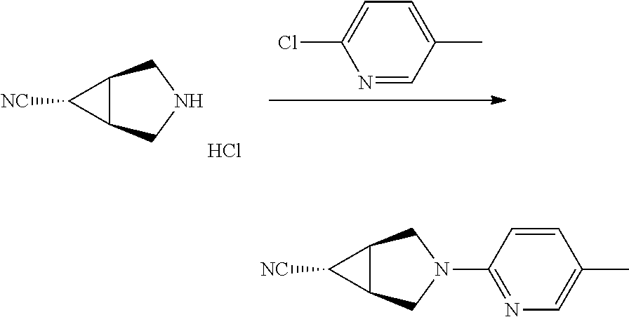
N1=CC(C)=CC=C1Cl.N1CC2C(C1)C2[NC].Cl.N1(C2=NC=C(C)C=C2)CC2C(C1)C2[NC]
